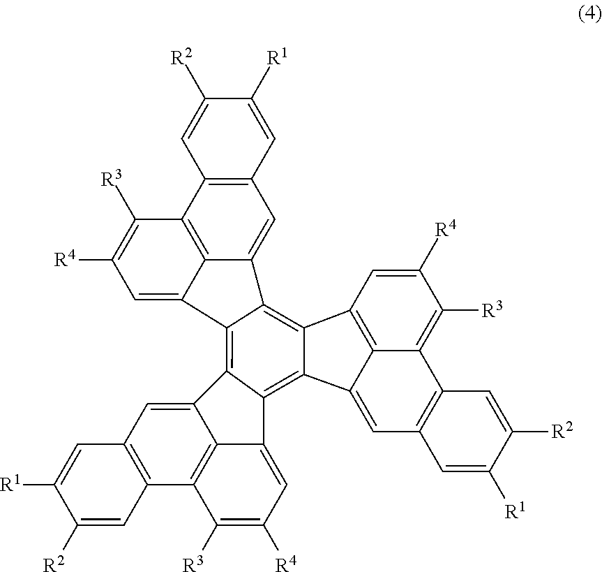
C12=C3C4=CC5=C(C6=C4C(=CC([R4])=C6[R3])C3=C3C(=C1C1=CC4=C(C6=C1C2=CC([R4])=C6[R3])C=C([R2])C([R1])=C4)C1=C2C(=C([R3])C([R4])=C1)C1=C(C=C32)C=C([R1])C([R2])=C1)C=C([R2])C([R1])=C5
